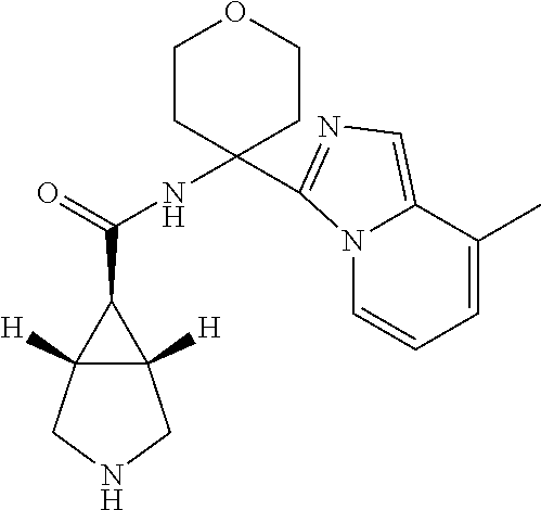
C12([H])C([H])(CNC1)C2C(=O)NC1(C2=NC=C3C(C)=CC=CN32)CCOCC1
